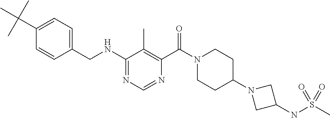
C1(NCC2=CC=C(C(C)(C)C)C=C2)=NC=NC(C(N2CCC(N3CC(NS(C)(=O)=O)C3)CC2)=O)=C1C
